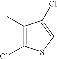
C1(C)=C(Cl)SC=C1Cl
